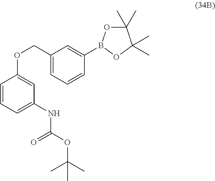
C1=CC=C(NC(OC(C)(C)C)=O)C=C1OCC1=CC=CC(B2OC(C)(C)C(C)(C)O2)=C1
